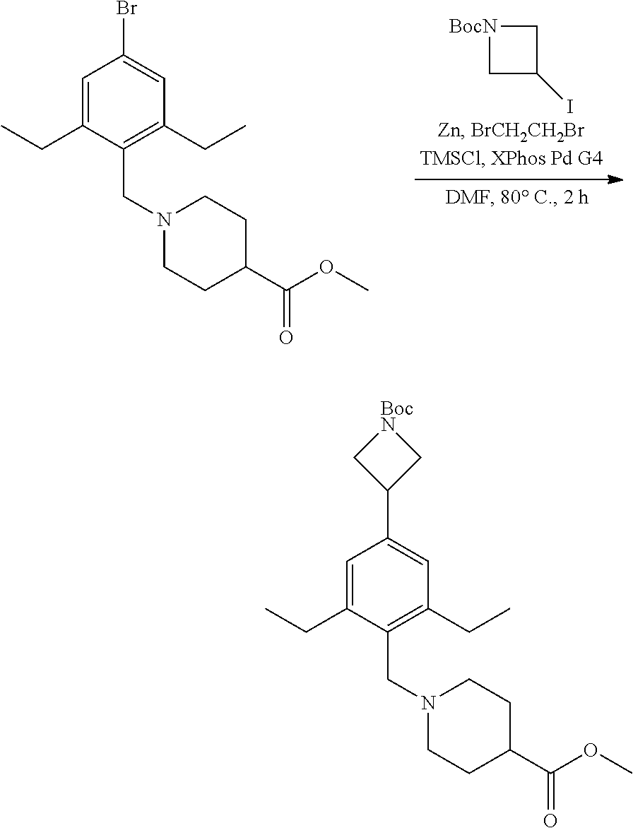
C1C(I)C[BocN]1.C1=C(CC)C(CN2CCC(C(OC)=O)CC2)=C(CC)C=C1Br.C1=C(CC)C(CN2CCC(C(OC)=O)CC2)=C(CC)C=C1C1C[BocN]C1
